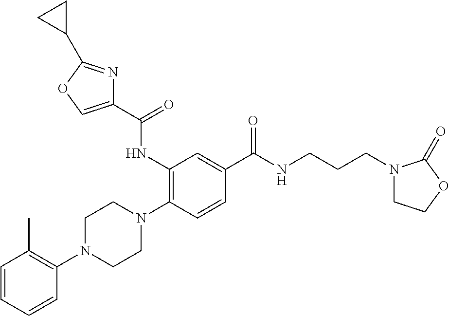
C1=CC=CC(N2CCN(C3=C(NC(C4=COC(C5CC5)=N4)=O)C=C(C(NCCCN4CCOC4=O)=O)C=C3)CC2)=C1C
